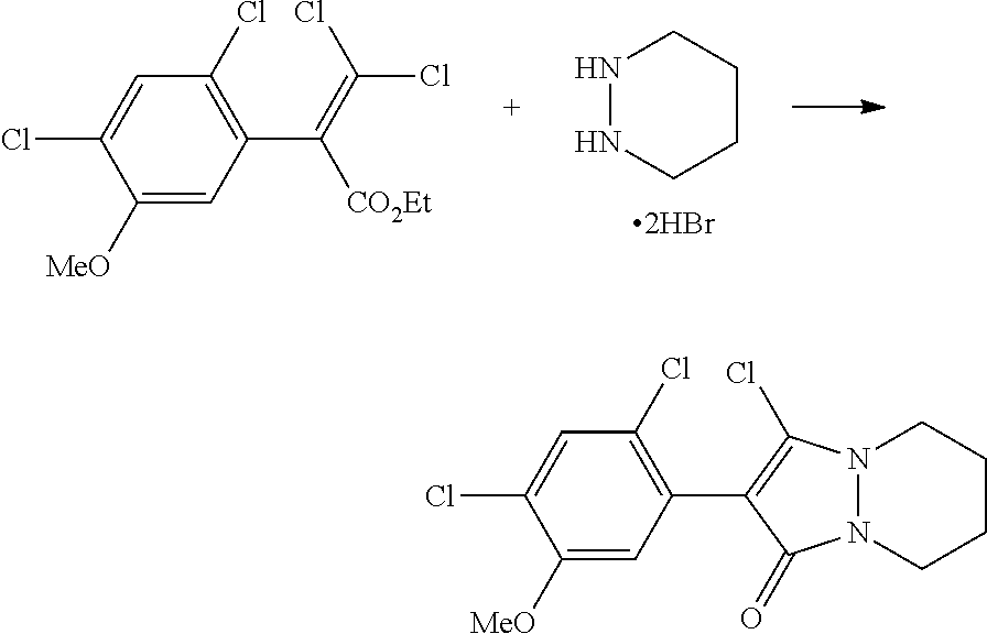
N1NCCCC1.C1([MeO])=CC(C(=C(Cl)Cl)[CO2Et])=C(Cl)C=C1Cl.C1([MeO])=CC(C2=C(Cl)N3N(C2=O)CCCC3)=C(Cl)C=C1Cl
